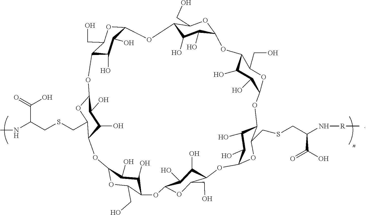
C12C(O)C(O)C(OC1CO)OC1C(O)C(O)C(OC1CO)OC1C(O)C(O)C(OC1CSCC(N[R]C)C(O)=O)OC1C(O)C(O)C(OC1CO)OC1C(O)C(O)C(OC1CO)OC1C(O)C(O)C(OC1CSCC(NC)C(=O)O)OC1C(O)C(O)C(O2)OC1CO
